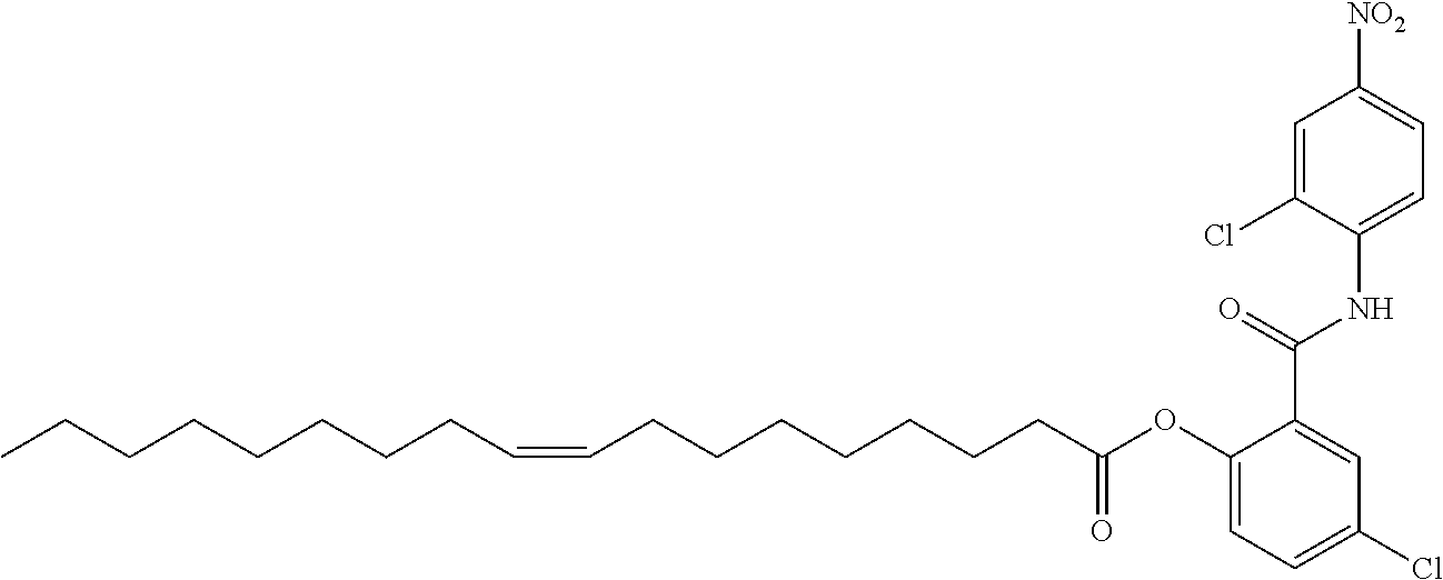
C1(OC(CCCCCCCC=CCCCCCCCC)=O)=CC=C(Cl)C=C1C(NC1=CC=C([NO2])C=C1Cl)=O
